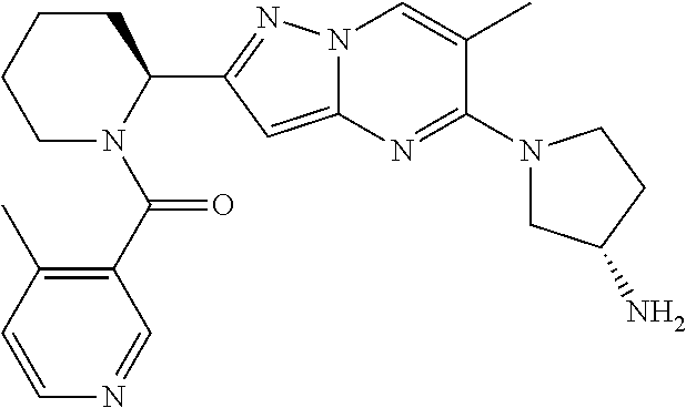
C1CCCN(C(=O)C2=C(C)C=CN=C2)C1C1=NN2C(=C1)N=C(N1CC(N)CC1)C(C)=C2
